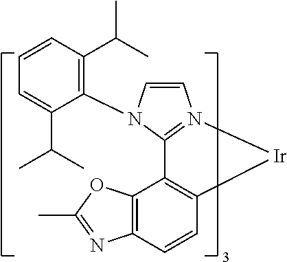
C1=CN(C2=C(C(C)C)C=CC=C2C(C)C)C2=N1[Ir]C1=C2C2=C(C=C1)N=C(C)O2
